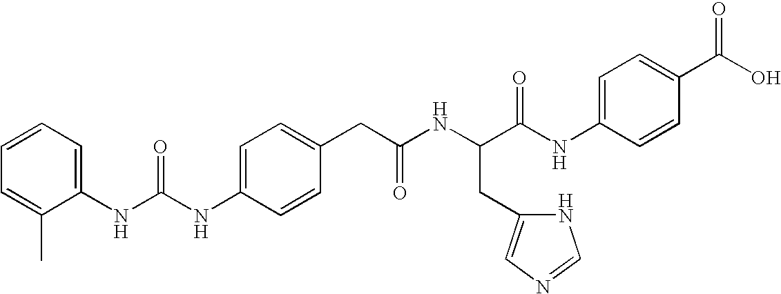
C1=C(CC(NC(CC2=CN=CN2)C(NC2=CC=C(C(O)=O)C=C2)=O)=O)C=CC(NC(NC2=CC=CC=C2C)=O)=C1
